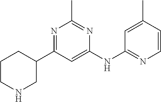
N1CC(C2=NC(C)=NC(NC3=NC=CC(C)=C3)=C2)CCC1
